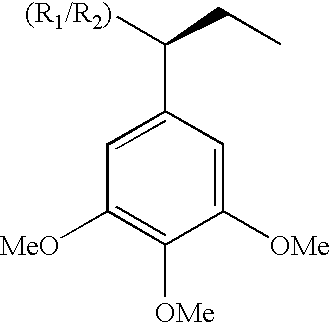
C1=C(C([(R1/R2)])CC)C=C([OMe])C([OMe])=C1[MeO]
